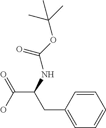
C1=CC(CC(C(O)=O)NC(OC(C)(C)C)=O)=CC=C1
